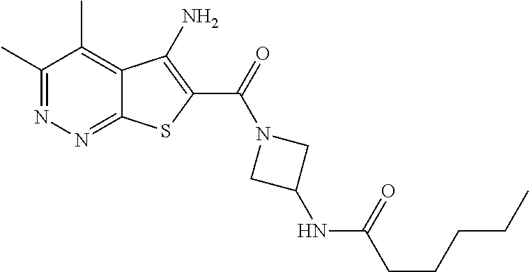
C1(C)=NN=C2C(=C1C)C(N)=C(C(=O)N1CC(NC(CCCCC)=O)C1)S2
